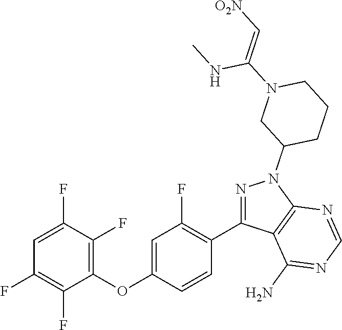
C1(OC2=CC(F)=C(C3=NN(C4CCCN(C(=C[O2N])NC)C4)C4=C3C(N)=NC=N4)C=C2)=C(F)C(F)=CC(F)=C1F
